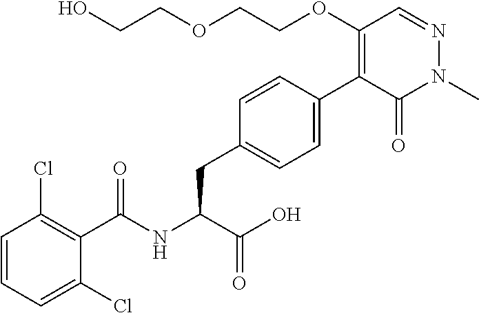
C1=CC=C(Cl)C(C(NC(C(=O)O)CC2=CC=C(C3=C(OCCOCCO)C=NN(C)C3=O)C=C2)=O)=C1Cl
